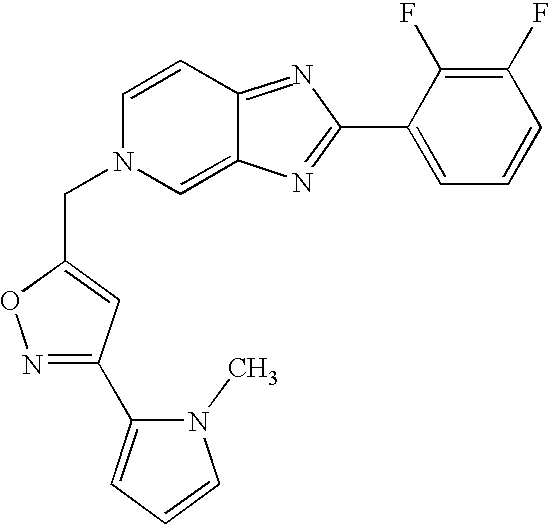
C1(C2=NC3=CN(CC4=CC(C5=CC=CN5C)=NO4)C=CC3=N2)=CC=CC(F)=C1F
